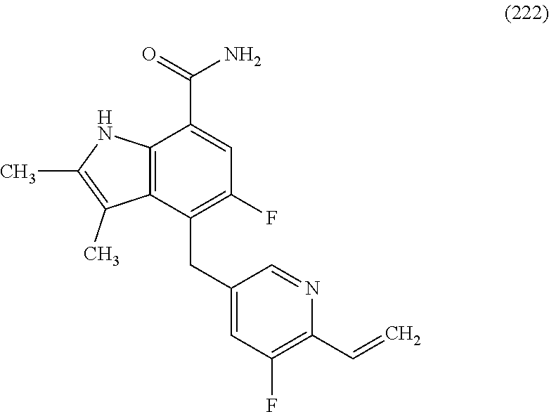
C12=C(C(CC3=CC(F)=C(C=C)N=C3)=C(F)C=C1C(=O)N)C(C)=C(C)N2
